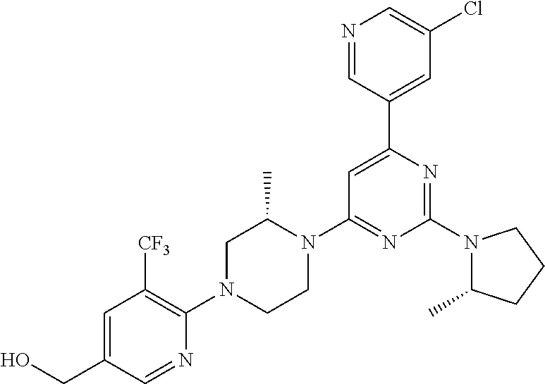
C1=C(CO)C=NC(N2CCN(C3=NC(N4C(C)CCC4)=NC(C4=CC(Cl)=CN=C4)=C3)C(C)C2)=C1[CF3]
